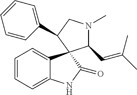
C1=CC=C2C(=C1)C1(C(=O)N2)C(C=C(C)C)N(C)CC1C1=CC=CC=C1
